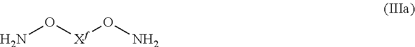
NO[Xf]ON
